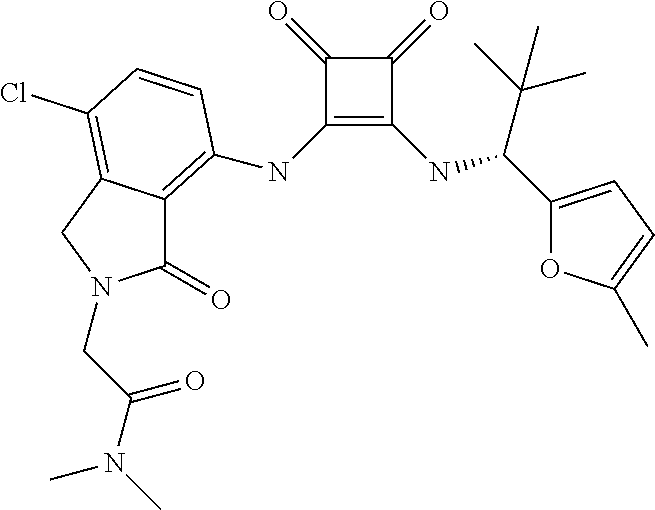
C1(NC2=C3C(=O)N(CC(N(C)C)=O)CC3=C(Cl)C=C2)=C(NC(C2=CC=C(C)O2)C(C)(C)C)C(=O)C1=O
